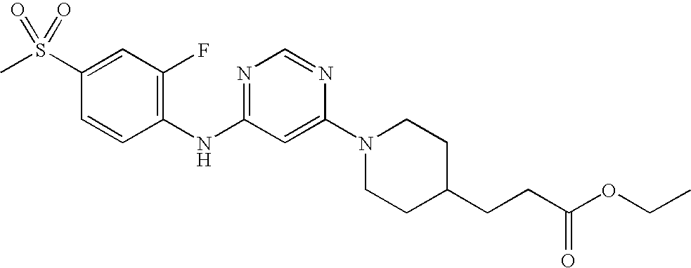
C1(S(C)(=O)=O)=CC(F)=C(NC2=NC=NC(N3CCC(CCC(OCC)=O)CC3)=C2)C=C1
